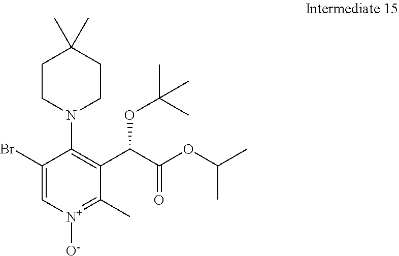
C1CN(C2=C(C(C(OC(C)C)=O)OC(C)(C)C)C(C)=[N+]([O-])C=C2Br)CCC1(C)C
